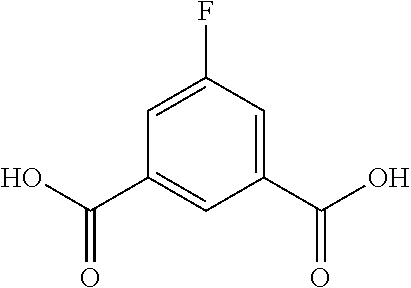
C1(F)=CC(C(O)=O)=CC(C(O)=O)=C1
